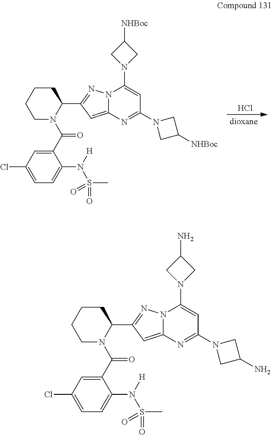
C1CCCN(C(C2=CC(Cl)=CC=C2N(S(C)(=O)=O)[H])=O)C1C1=NN2C(=C1)N=C(N1CC(N)C1)C=C2N1CC(N)C1.Cl.C1CCCN(C(C2=CC(Cl)=CC=C2N(S(C)(=O)=O)[H])=O)C1C1=NN2C(=C1)N=C(N1CC([NHBoc])C1)C=C2N1CC([NHBoc])C1
